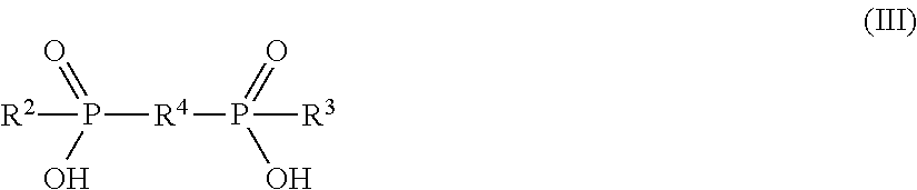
[R2]P([R4]P([R3])(=O)O)(=O)O
